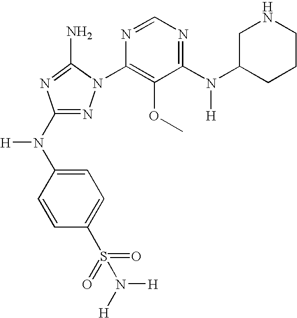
N1=C(N(C2=CC=C(S(=O)(=O)N([H])[H])C=C2)[H])N=C(N)N1C1=C(OC)C(N(C2CCCNC2)[H])=NC=N1
